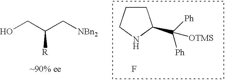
[NBn2]CC(CO)[R].[~90% ee].C1CCNC1C([Ph])([Ph])[OTMS].F
